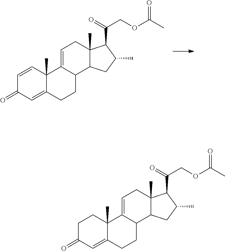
C1=CC2(C)C(=CC1=O)CCC1C2=CCC2(C)C1CC(C)C2C(=O)COC(C)=O.C1C(=O)C=C2C(C)(C1)C1=CCC3(C)C(C1CC2)CC(C)C3C(COC(C)=O)=O
